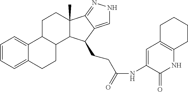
C1=CC=C2C(=C1)C1C(CC2)C2C(C)(CC1)C1=NNC=C1C2CCC(NC1=CC2=C(NC1=O)CCCC2)=O
